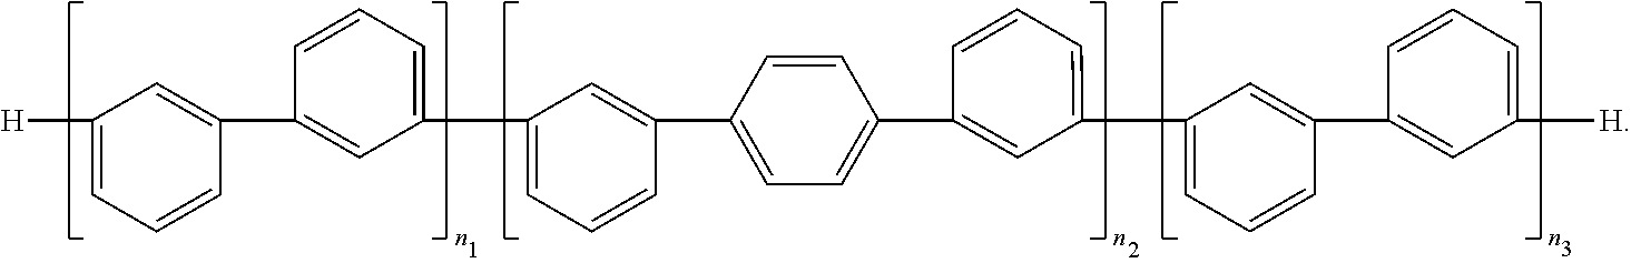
[H]C1=CC=CC(C2=CC(C3=CC=CC(C4=CC=C(C5=CC(C6=CC=CC(C7=CC([H])=CC=C7)=C6)=CC=C5)C=C4)=C3)=CC=C2)=C1
